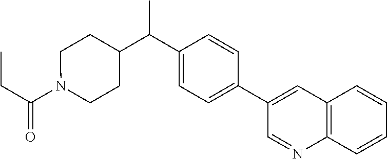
C(C(N1CCC(C(C2=CC=C(C3=CC4=C(N=C3)C=CC=C4)C=C2)C)CC1)=O)C
